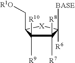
C1([R7])([R8])C([R10])([R9])C(C[R1O])[X]C1([BASE])[R6]
